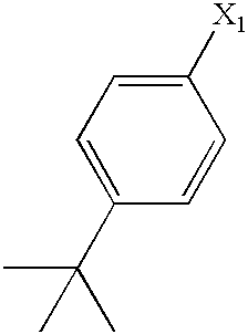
C1(C(C)(C)C)=CC=C([X1])C=C1
